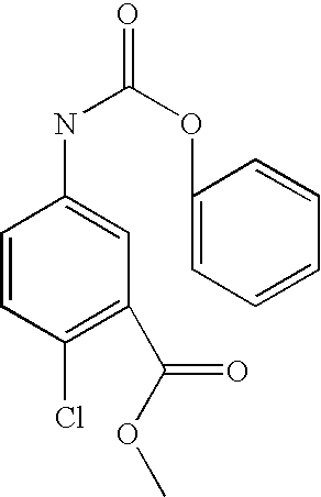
O=C(OC1=CC=CC=C1)NC1=CC(C(OC)=O)=C(Cl)C=C1
